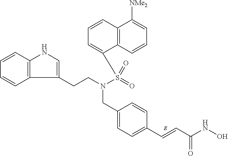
C1(CN(CCC2=CNC3=C2C=CC=C3)S(=O)(=O)C2=CC=CC3=C2C=CC=C3[NMe2])=CC=C(C=CC(NO)=O)C=C1
